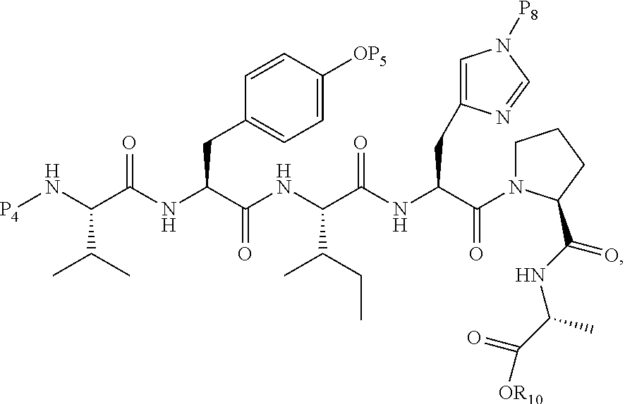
C(NC(C(NC(C(=O)N1CCCC1C(NC(C(=O)[OR10])C)=O)CC1=CN([P8])C=N1)=O)C(CC)C)(=O)C(CC1=CC=C([OP5])C=C1)NC(C(N[P4])C(C)C)=O
